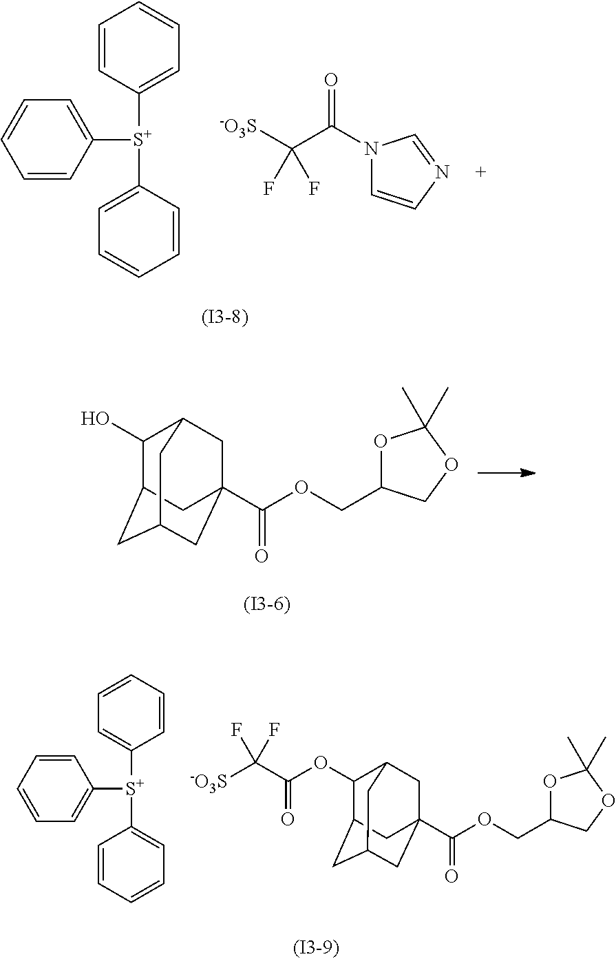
C1=CC([S+](C2=CC=CC=C2)C2=CC=CC=C2)=CC=C1.[-O3S]C(C(=O)N1C=CN=C1)(F)F.C1(O)C2CC3CC(C(OCC4OC(C)(C)OC4)=O)(CC1C3)C2.C1=CC=CC([S+](C2=CC=CC=C2)C2=CC=CC=C2)=C1.[-O3S]C(C(OC1C2CC3CC(C(OCC4OC(C)(C)OC4)=O)(CC1C3)C2)=O)(F)F
